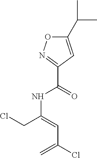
C(NC(C1=NOC(C(C)C)=C1)=O)(CCl)=CC(=C)Cl
